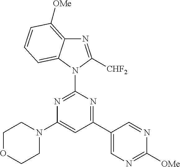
N1(C2=NC(N3CCOCC3)=CC(C3=CN=C([OMe])N=C3)=N2)C([CHF2])=NC2=C([OMe])C=CC=C12
